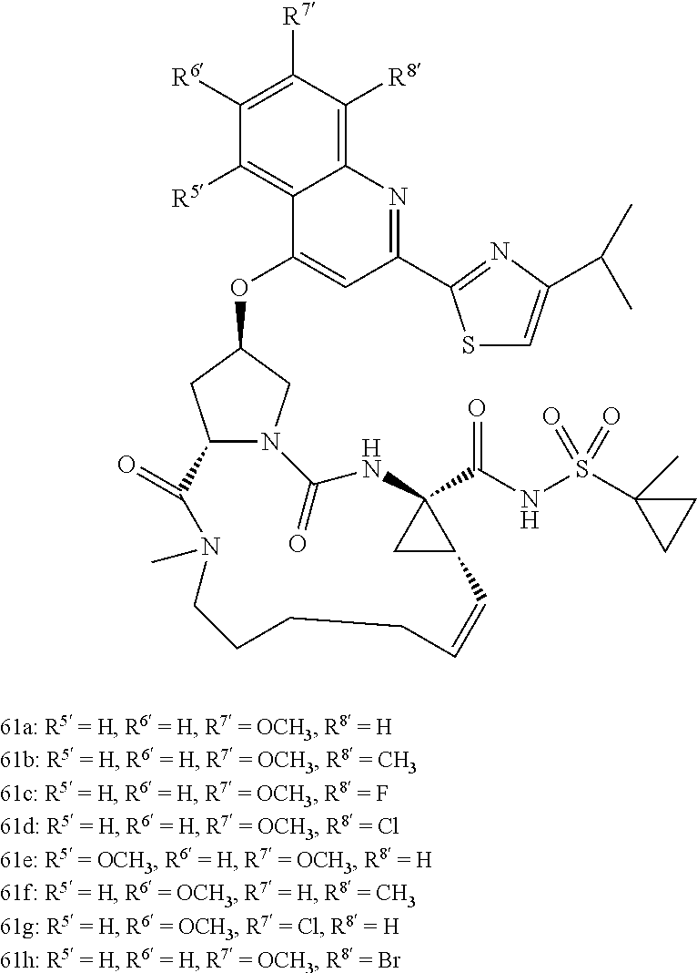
C12N(CC(OC3=CC(C4=NC(C(C)C)=CS4)=NC4=C([R8])C([R7])=C([R6])C([R5])=C34)C1)C(=O)NC1(C(NS(C3(C)CC3)(=O)=O)=O)CC1C=CCCCCN(C)C2=O
